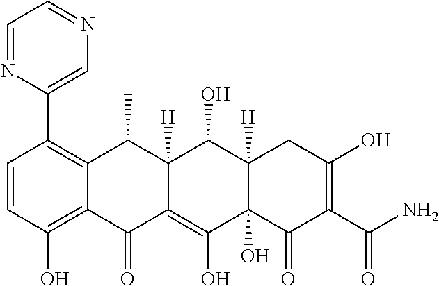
C1=CC(O)=C2C(=C1C1=CN=CC=N1)C(C)C1([H])C(=C(O)C3(O)C([H])(C1O)CC(O)=C(C(N)=O)C3=O)C2=O
